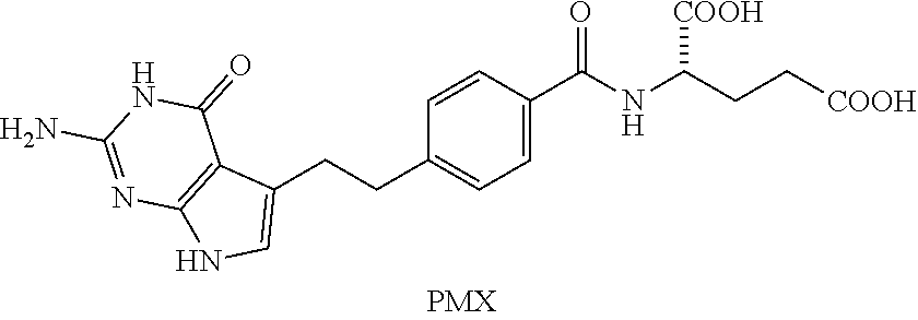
C1(CCC2=CNC3=C2C(=O)NC(N)=N3)=CC=C(C(NC(CC[COOH])[COOH])=O)C=C1
